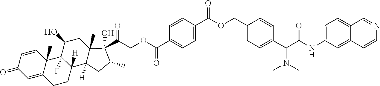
C1=CC2(C)C(=CC1=O)CCC1([H])C2(F)C(O)CC2(C)C1([H])CC(C)C2(C(=O)COC(C1=CC=C(C(OCC2=CC=C(C(C(NC3=CC=C4C(=C3)C=CN=C4)=O)N(C)C)C=C2)=O)C=C1)=O)O
